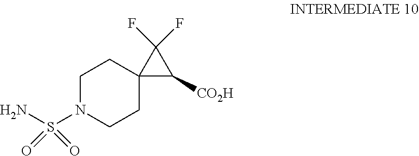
C1N(S(N)(=O)=O)CCC2(C1)C([CO2H])C2(F)F
